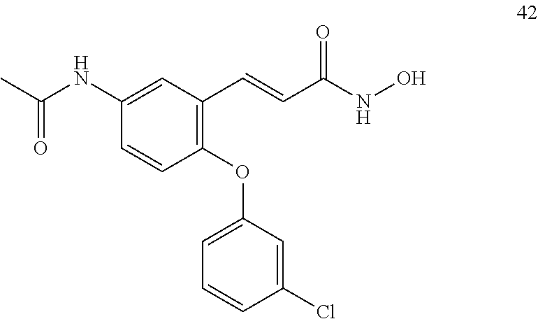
C1(NC(=O)C)=CC(C=CC(=O)NO)=C(OC2=CC=CC(Cl)=C2)C=C1
